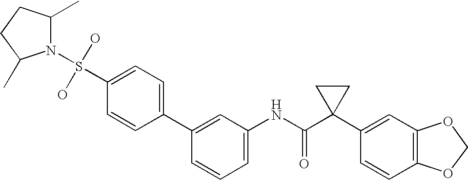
C1(C2=CC=C(S(O)(O)N3C(C)CCC3C)C=C2)=CC(NC(C2(C3=CC4=C(C=C3)OCO4)CC2)=O)=CC=C1
